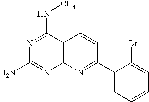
C12=C(N=C(C3=CC=CC=C3Br)C=C1)N=C(N)N=C2NC
